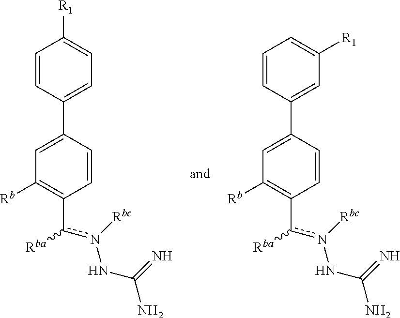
C1=CC(C2=CC([Rb])=C(c(n(NC(N)=N)[Rbc])[Rba])C=C2)=CC=C1[R1].C1=CC(C2=CC([Rb])=C(c(n(NC(N)=N)[Rbc])[Rba])C=C2)=CC([R1])=C1
